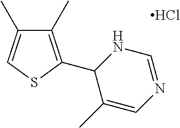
C1(C)=C(C2C(C)=CN=CN2)SC=C1C.Cl
